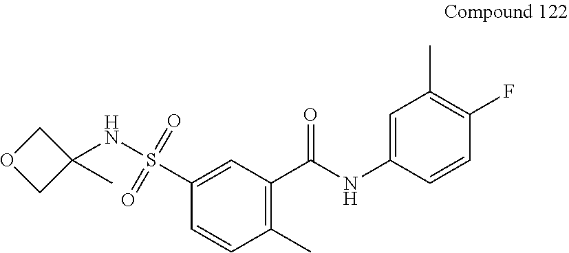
C1(C(NC2=CC(C)=C(F)C=C2)=O)=C(C)C=CC(S(NC2(C)COC2)(=O)=O)=C1
